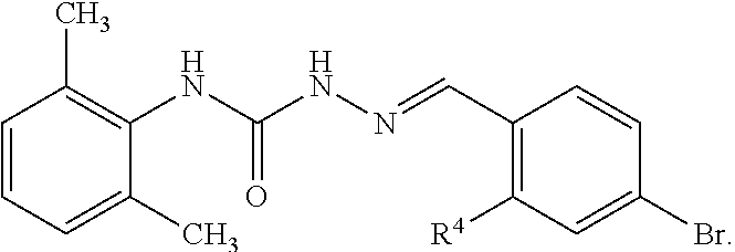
C1=CC(C)=C(NC(NN=CC2=C([R4])C=C(Br)C=C2)=O)C(C)=C1
